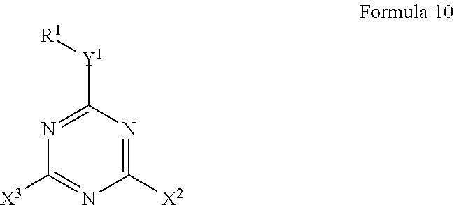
N1=C([Y1][R1])N=C([X2])N=C1[X3]
